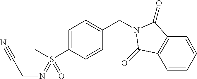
C1=C(S(C)(=O)=NCC#N)C=CC(CN2C(=O)C3=C(C=CC=C3)C2=O)=C1
